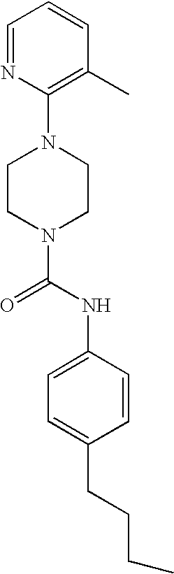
N1(C(NC2=CC=C(CCCC)C=C2)=O)CCN(C2=C(C)C=CC=N2)CC1
